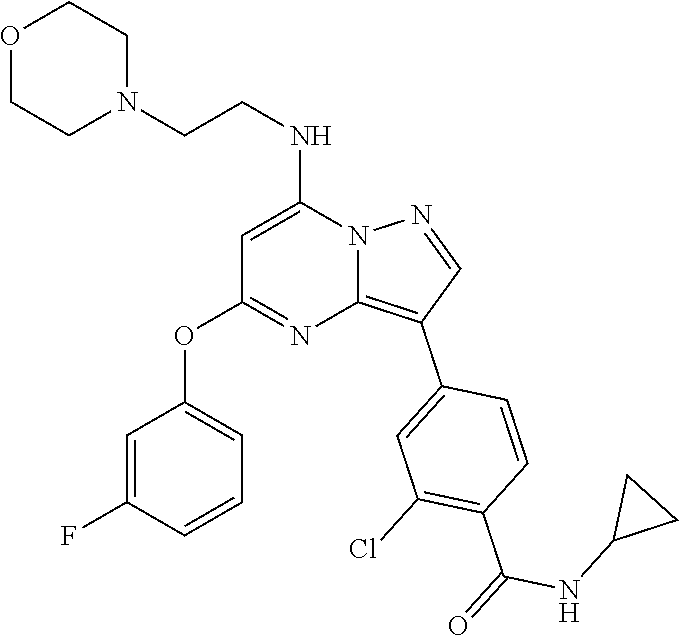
C(NC1=CC(OC2=CC=CC(F)=C2)=NC2=C(C3=CC(Cl)=C(C(NC4CC4)=O)C=C3)C=NN12)CN1CCOCC1
